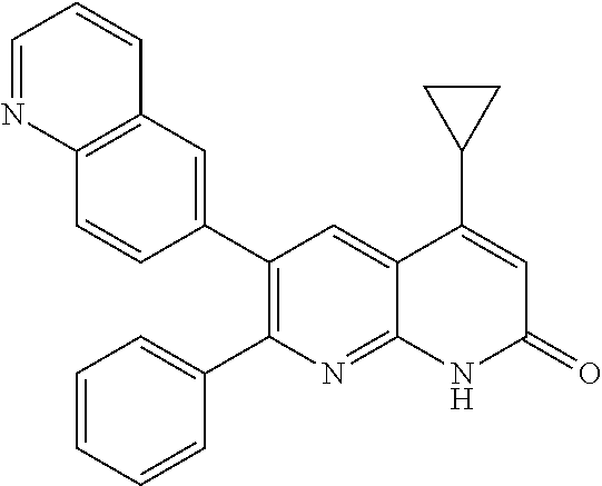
C12=C(C=C(C3=C(C4=CC=CC=C4)N=C4C(=C3)C(C3CC3)=CC(=O)N4)C=C1)C=CC=N2
